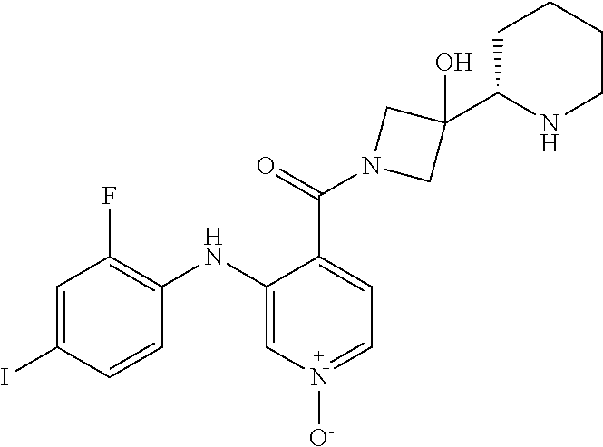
C1=C(I)C=CC(NC2=CN([O-])=CC=C2C(=O)N2CC(C3NCCCC3)(O)C2)=C1F
